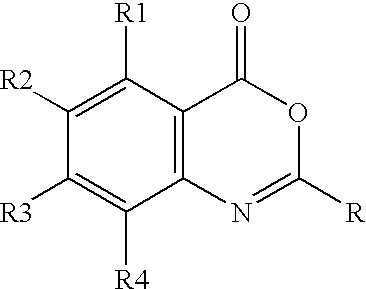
C1([R1])=C([R2])C([R3])=C([R4])C2=C1C(=O)OC([R])=N2
